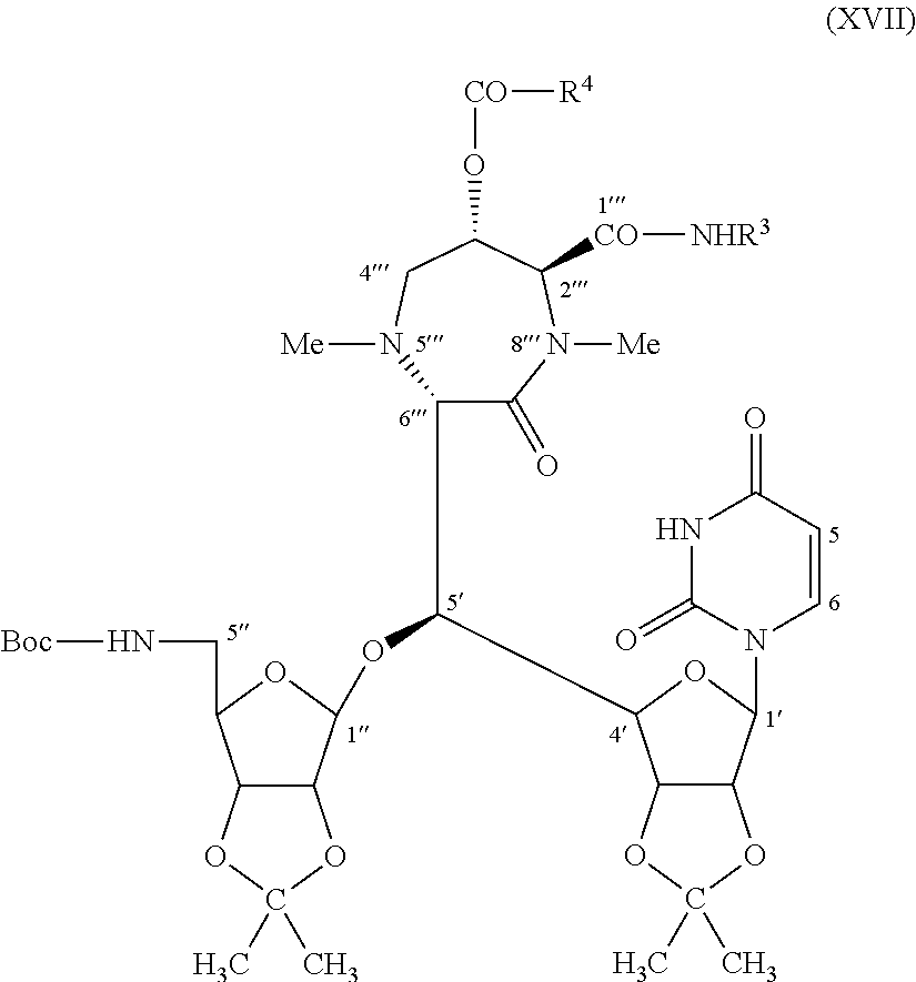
C1(C(OC2C3C(C(CN[Boc])O2)OC(C)(C)O3)C2C3C(C(N4C=CC(=O)NC4=O)O2)OC(C)(C)O3)C(=O)N([Me])C([CO][NHR3])C(O[CO][R4])CN1[Me]
